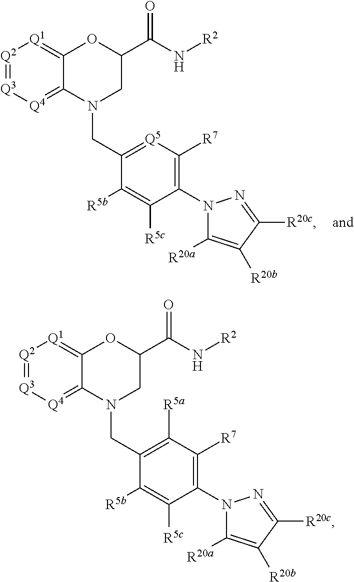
[Q2]1=[Q3][Q4]=C2C(=[Q1]1)OC(C(N[R2])=O)CN2CC1=[Q5]C([R7])=C(N2C([R20a])=C([R20b])C([R20c])=N2)C([R5c])=C1[R5b].[Q2]1=[Q3][Q4]=C2C(=[Q1]1)OC(C(N[R2])=O)CN2CC1=C([R5a])C([R7])=C(N2C([R20a])=C([R20b])C([R20c])=N2)C([R5c])=C1[R5b]
